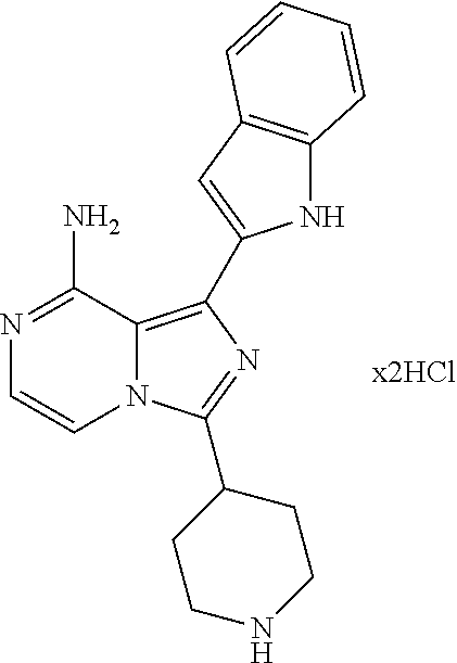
N12C(=C(C3=CC4=C(N3)C=CC=C4)N=C1C1CCNCC1)C(N)=NC=C2
